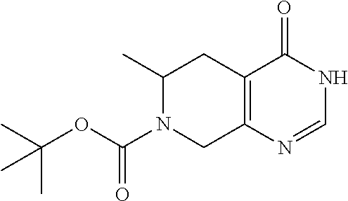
CC1CC2=C(CN1C(OC(C)(C)C)=O)N=CNC2=O
